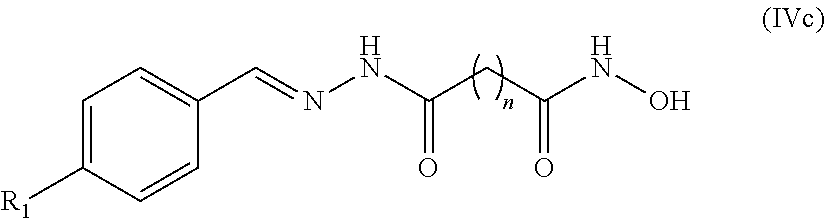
C1(C=NNC(CC(NO)=O)=O)=CC=C([R1])C=C1
